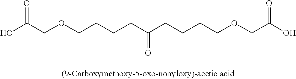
C(COCCCCC(CCCCOCC(=O)O)=O)(=O)O
